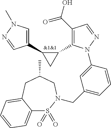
C1(C(O)=O)=C(C2C(C3=CN(C)N=C3)C2)N(C2=CC(CN3S(=O)(=O)C4=CC=CC=C4CC(C)C3)=CC=C2)N=C1.[&1&1]
